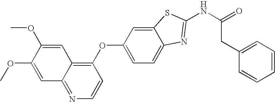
C1(OC2=CC=C3C(=C2)SC(NC(=O)CC2=CC=CC=C2)=N3)=C2C(=NC=C1)C=C(OC)C(OC)=C2
